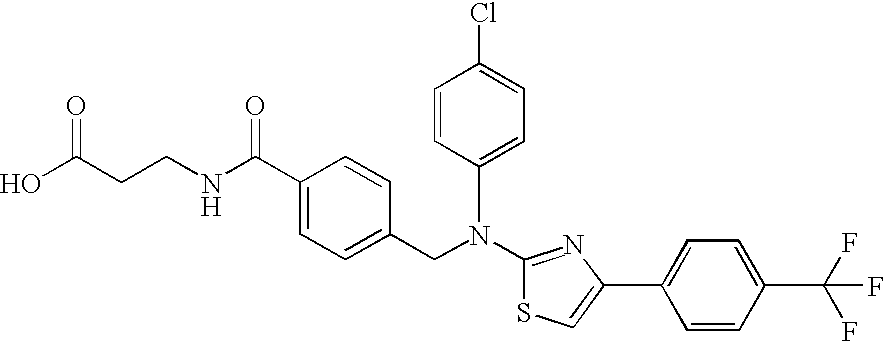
N(C1=NC(C2=CC=C(C(F)(F)F)C=C2)=CS1)(CC1=CC=C(C(NCCC(O)=O)=O)C=C1)C1=CC=C(Cl)C=C1
